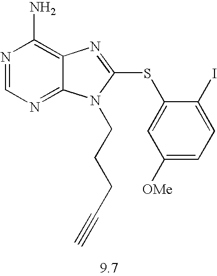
N1=CN=C2C(=C1N)N=C(SC1=CC([OMe])=CC=C1I)N2CCCC#C
